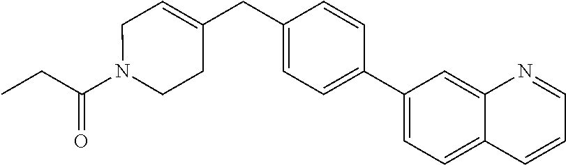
C(=O)(CC)N1CCC(CC2=CC=C(C3=CC=C4C(=C3)N=CC=C4)C=C2)=CC1
